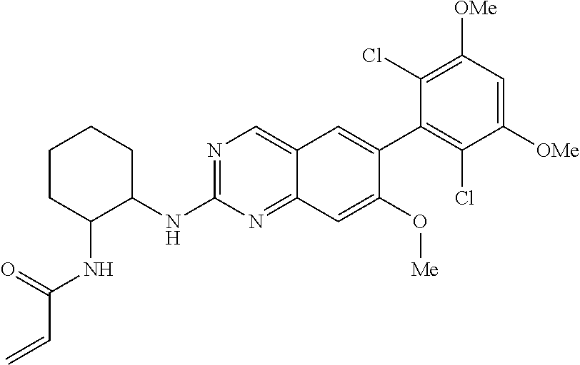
N(C1=NC=C2C(=N1)C=C(O[Me])C(C1=C(Cl)C([OMe])=CC([OMe])=C1Cl)=C2)C1CCCCC1NC(C=C)=O
